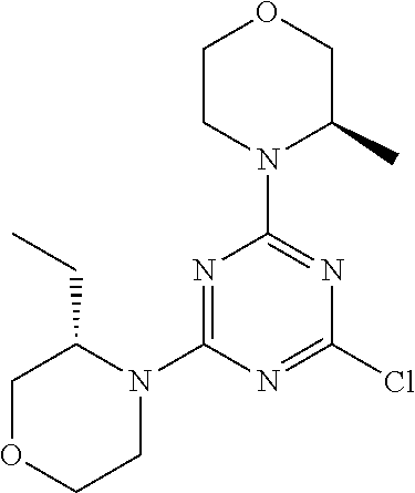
N1=C(N2C(CC)COCC2)N=C(Cl)N=C1N1C(C)COCC1
